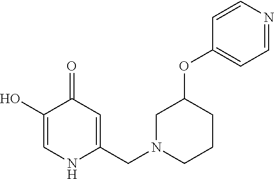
C1(O)=CNC(CN2CCCC(OC3=CC=NC=C3)C2)=CC1=O
